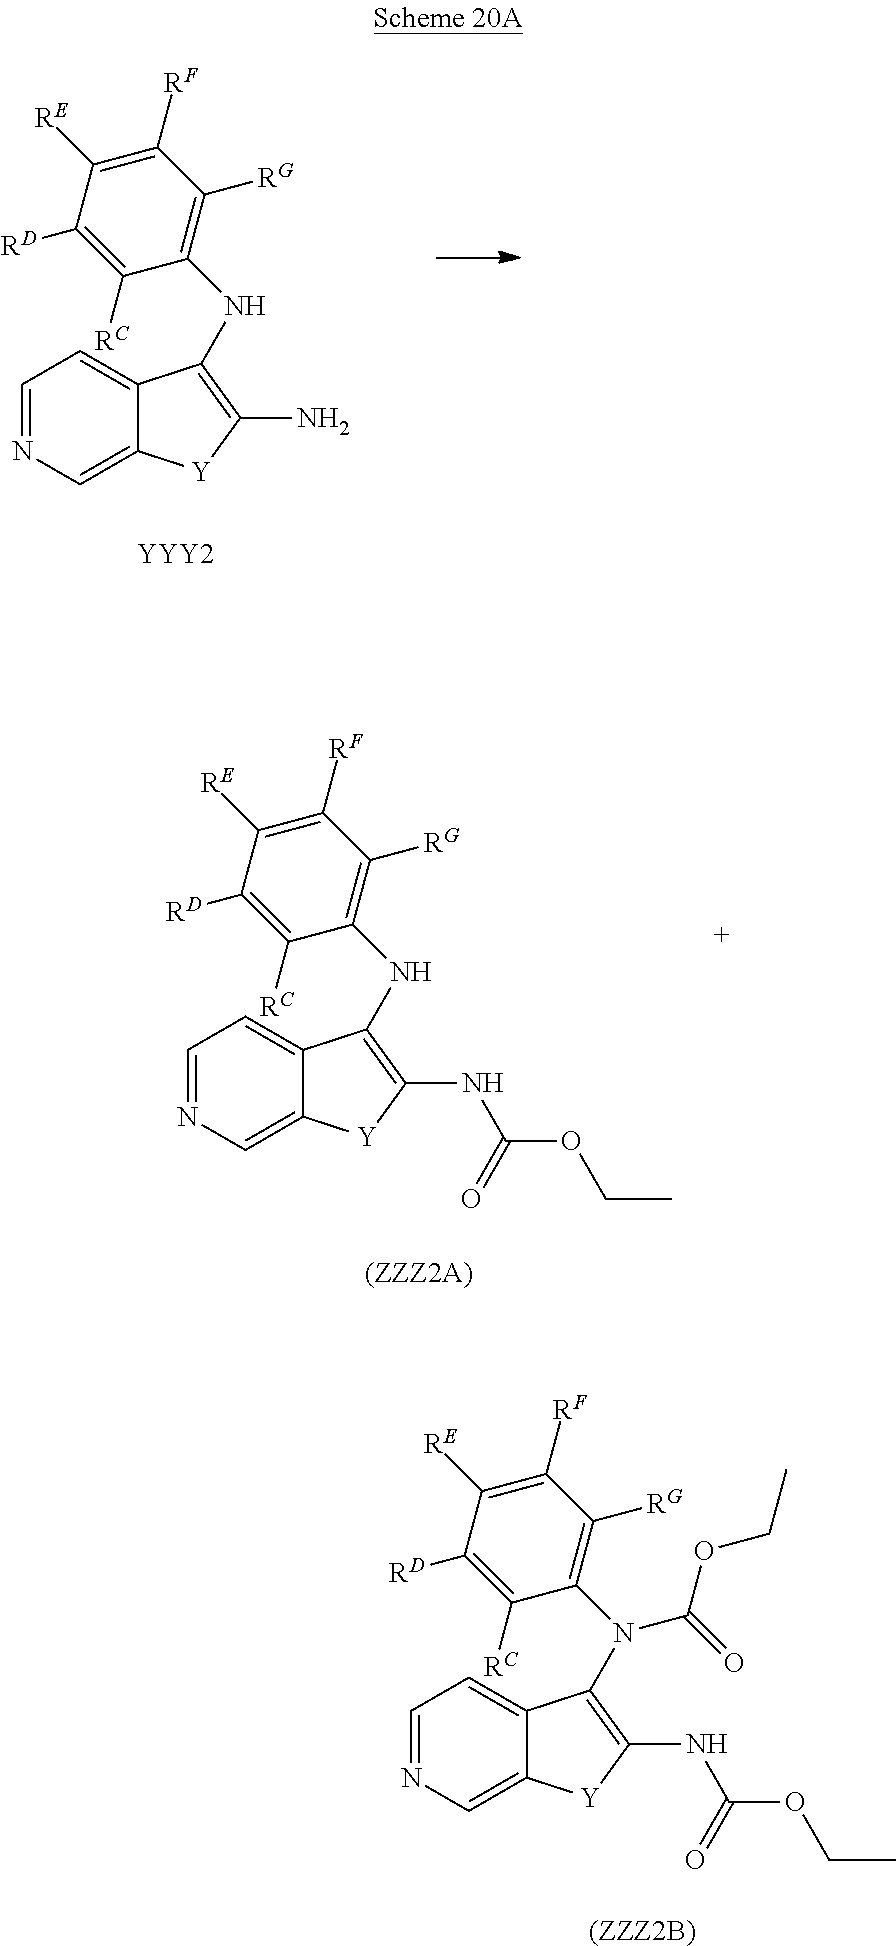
[YYY2].C1=NC=C2C(=C1)C(NC1=C([RG])C([RF])=C([RE])C([RD])=C1[RC])=C(N)[Y]2.[(ZZZ2A)].C1=NC=C2C(=C1)C(NC1=C([RG])C([RF])=C([RE])C([RD])=C1[RC])=C(NC(=O)OCC)[Y]2.[(ZZZ2B)].C1=NC=C2C(=C1)C(N(C(OCC)=O)C1=C([RG])C([RF])=C([RE])C([RD])=C1[RC])=C(NC(=O)OCC)[Y]2
